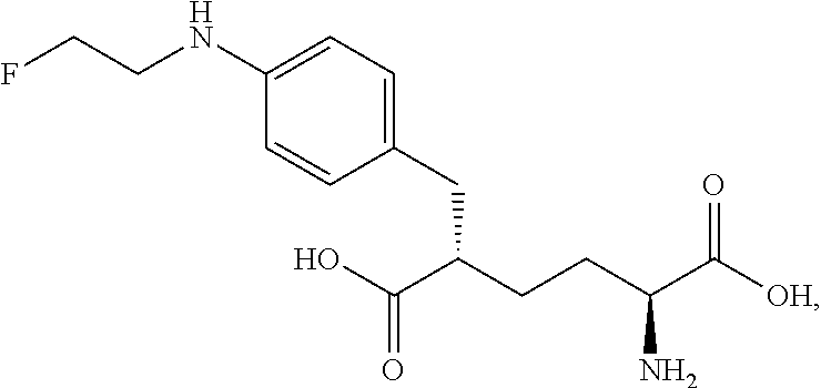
C1=CC(CC(C(O)=O)CCC(C([OH])=O)N)=CC=C1NCCF
